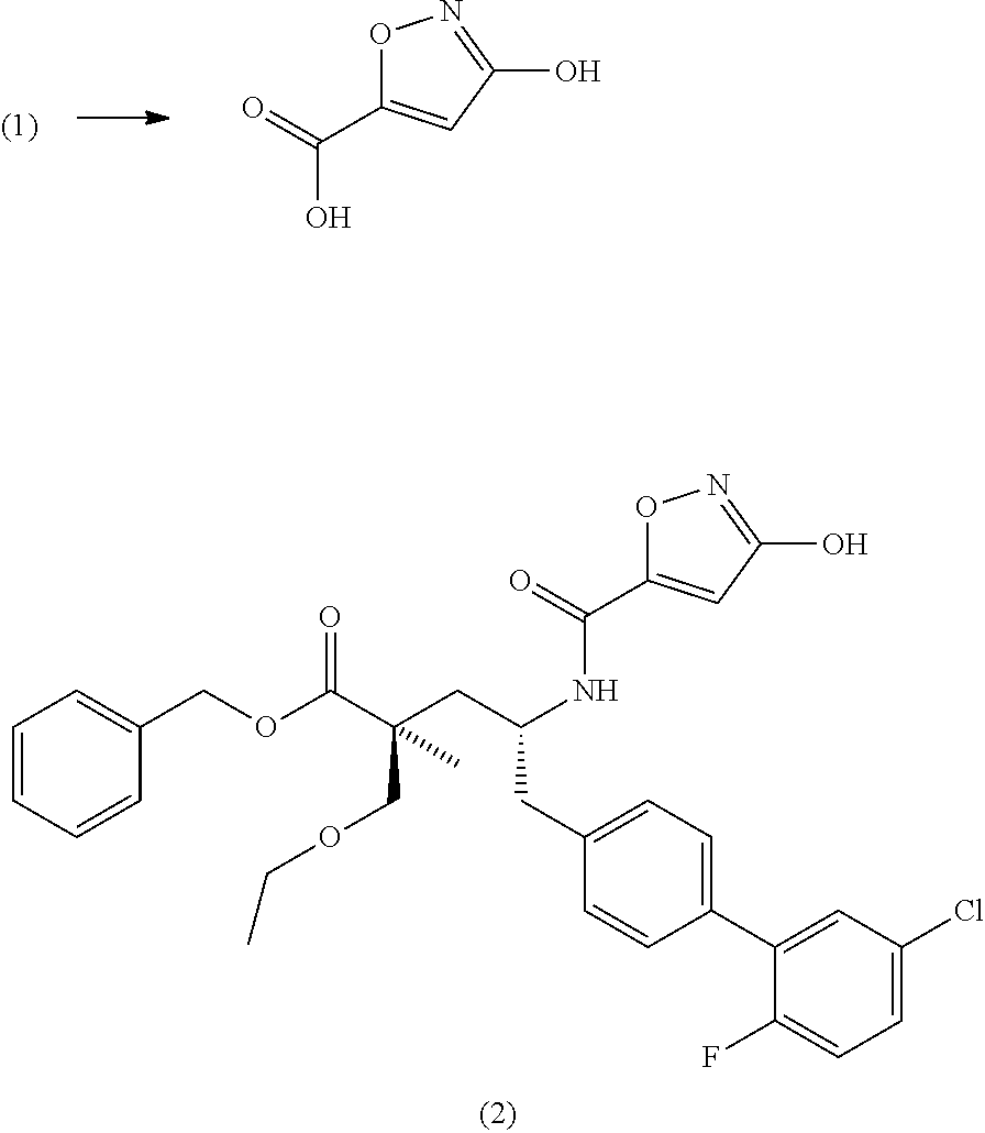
O(C(=O)C(CC(NC(=O)C1=CC(O)=NO1)CC1=CC=C(C2=CC(Cl)=CC=C2F)C=C1)(COCC)C)CC1=CC=CC=C1.O1C(C(=O)O)=CC(O)=N1
